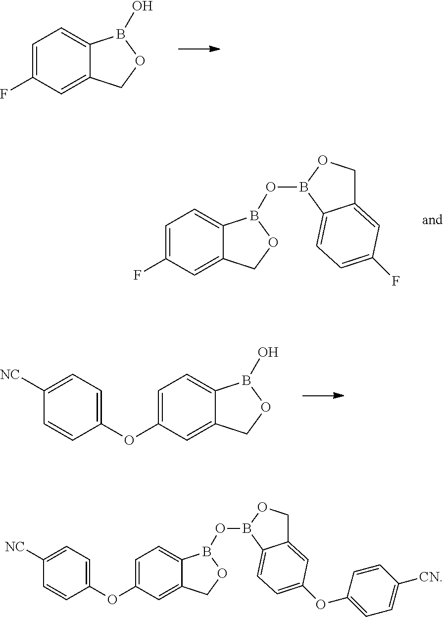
C1=C(F)C=C2C(=C1)B(O)OC2.C1=C(F)C=C2C(=C1)B(OB1C3=CC=C(F)C=C3CO1)OC2.C1=CC(OC2=CC=C3C(=C2)COB3O)=CC=C1[NC].C1=CC(OC2=CC=C3C(=C2)COB3OB2C3=CC=C(OC4=CC=C([CN])C=C4)C=C3CO2)=CC=C1[NC]
